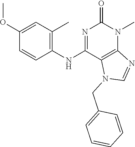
C1(OC)=CC(C)=C(NC2=NC(=O)N(C)C3=C2N(CC2=CC=CC=C2)C=N3)C=C1
